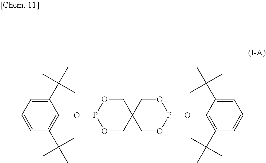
C1(C(C)(C)C)=CC(C)=CC(C(C)(C)C)=C1OP1OCC2(CO1)COP(OC1=C(C(C)(C)C)C=C(C)C=C1C(C)(C)C)OC2
